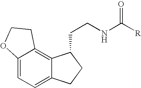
C12=CC=C3C(=C1CCO2)C(CCNC([R])=O)CC3
